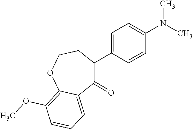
C1=C(C2C(=O)C3=CC=CC(OC)=C3OCC2)C=CC(N(C)C)=C1
